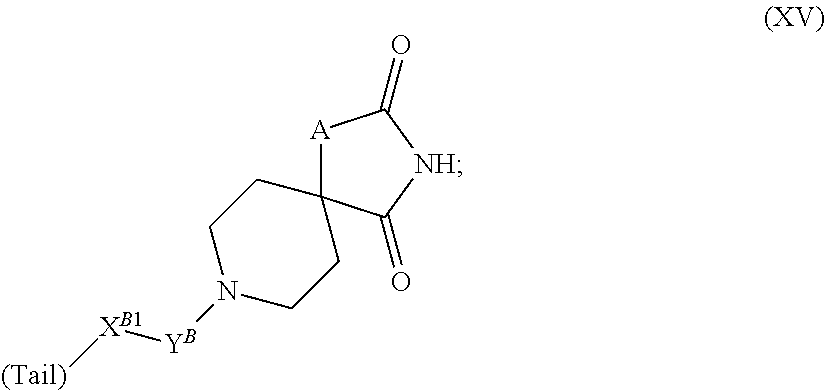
[YB]([XB1][(Tail)])N1CCC2([A]C(=O)[NH]C2=O)CC1
